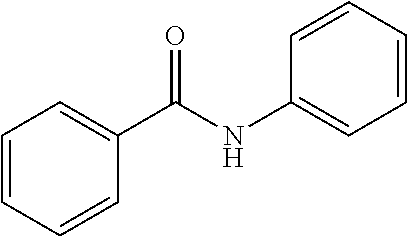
C1=CC=CC(C(NC2=CC=CC=C2)=O)=C1
